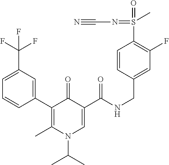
C1(C2=C(C)N(C(C)C)C=C(C(NCC3=CC(F)=C(S(=O)(=NC#N)C)C=C3)=O)C2=O)=CC(C(F)(F)F)=CC=C1
